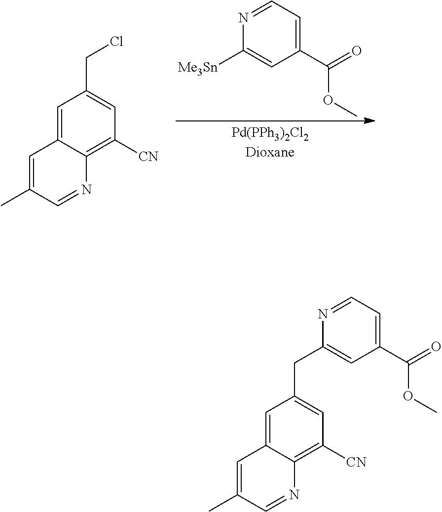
N1=CC=C(C(=O)OC)C=C1[Me3Sn].C1=C(C)C=NC2=C([CN])C=C(CCl)C=C12.C1=C(C)C=NC2=C([CN])C=C(CC3=CC(C(=O)OC)=CC=N3)C=C12
